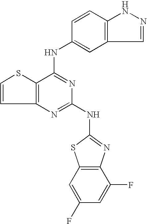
C12=C(C(NC3=CC4=C(C=C3)NN=C4)=NC(NC3=NC4=C(S3)C=C(F)C=C4F)=N1)SC=C2
